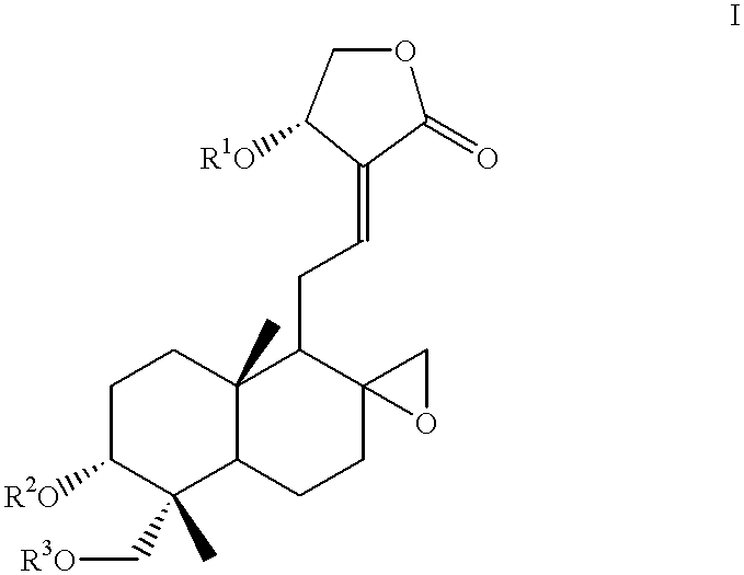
C1C([R2O])C(C[R3O])(C)C2C(C)(C1)C(CC=C1C(=O)OCC1[R1O])C1(CC2)CO1
